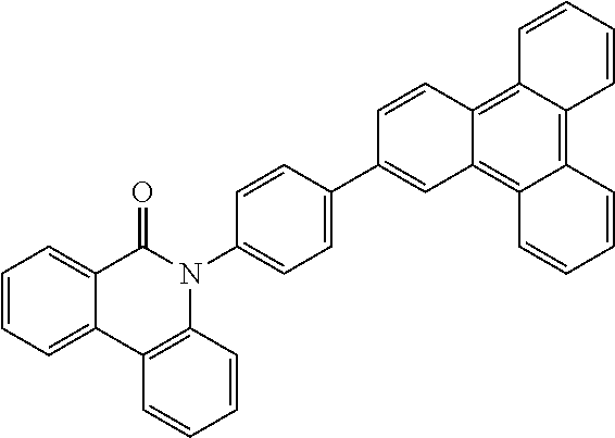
C12=C3C(=C4C(=C1C=CC=C2)C=C(C1=CC=C(N2C(=O)C5=CC=CC=C5C5=C2C=CC=C5)C=C1)C=C4)C=CC=C3
